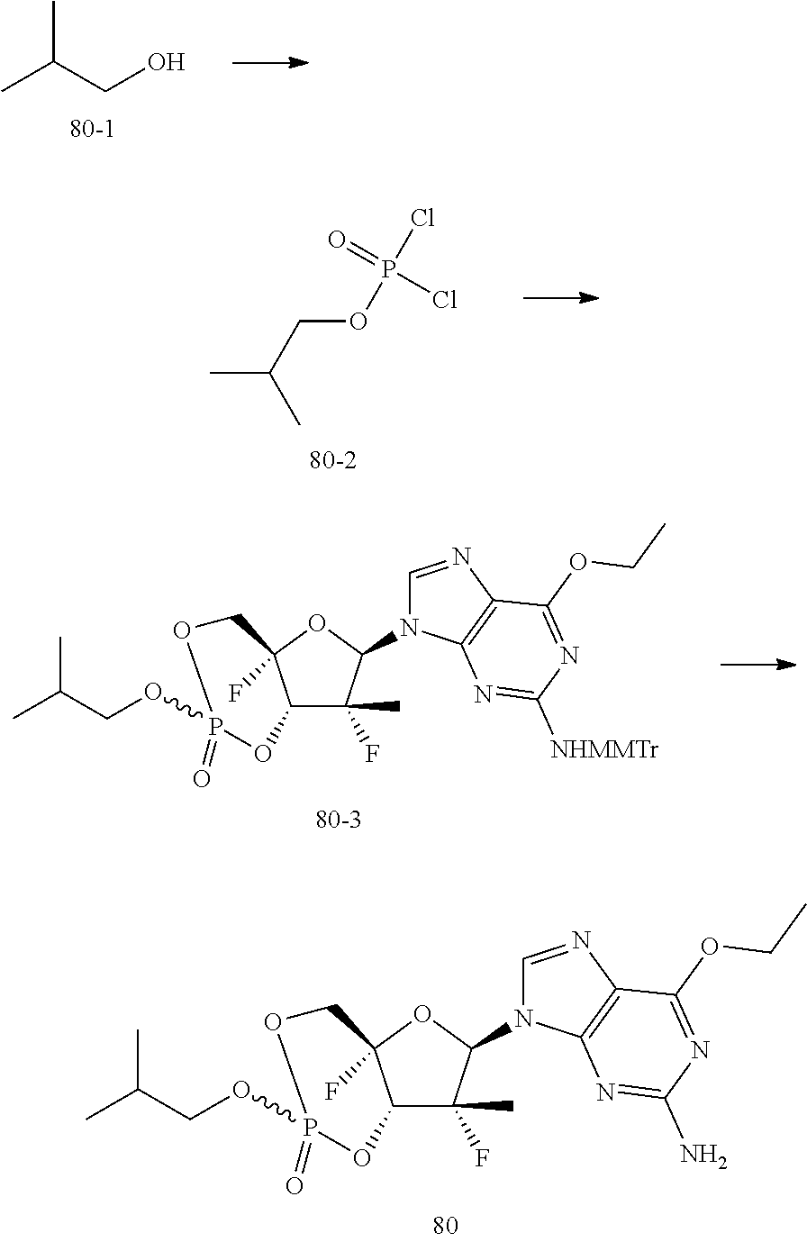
CC(CO)C.CC(COP(=O)(Cl)Cl)C.CC(COP1(=O)OC2C(F)(C)C(N3C=NC4=C3N=C([NHMMTr])N=C4OCC)OC2(F)CO1)C.CC(COP1(=O)OC2C(F)(C)C(N3C=NC4=C3N=C(N)N=C4OCC)OC2(F)CO1)C
